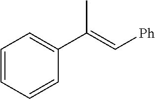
C1=CC=CC(C(=C[Ph])C)=C1
